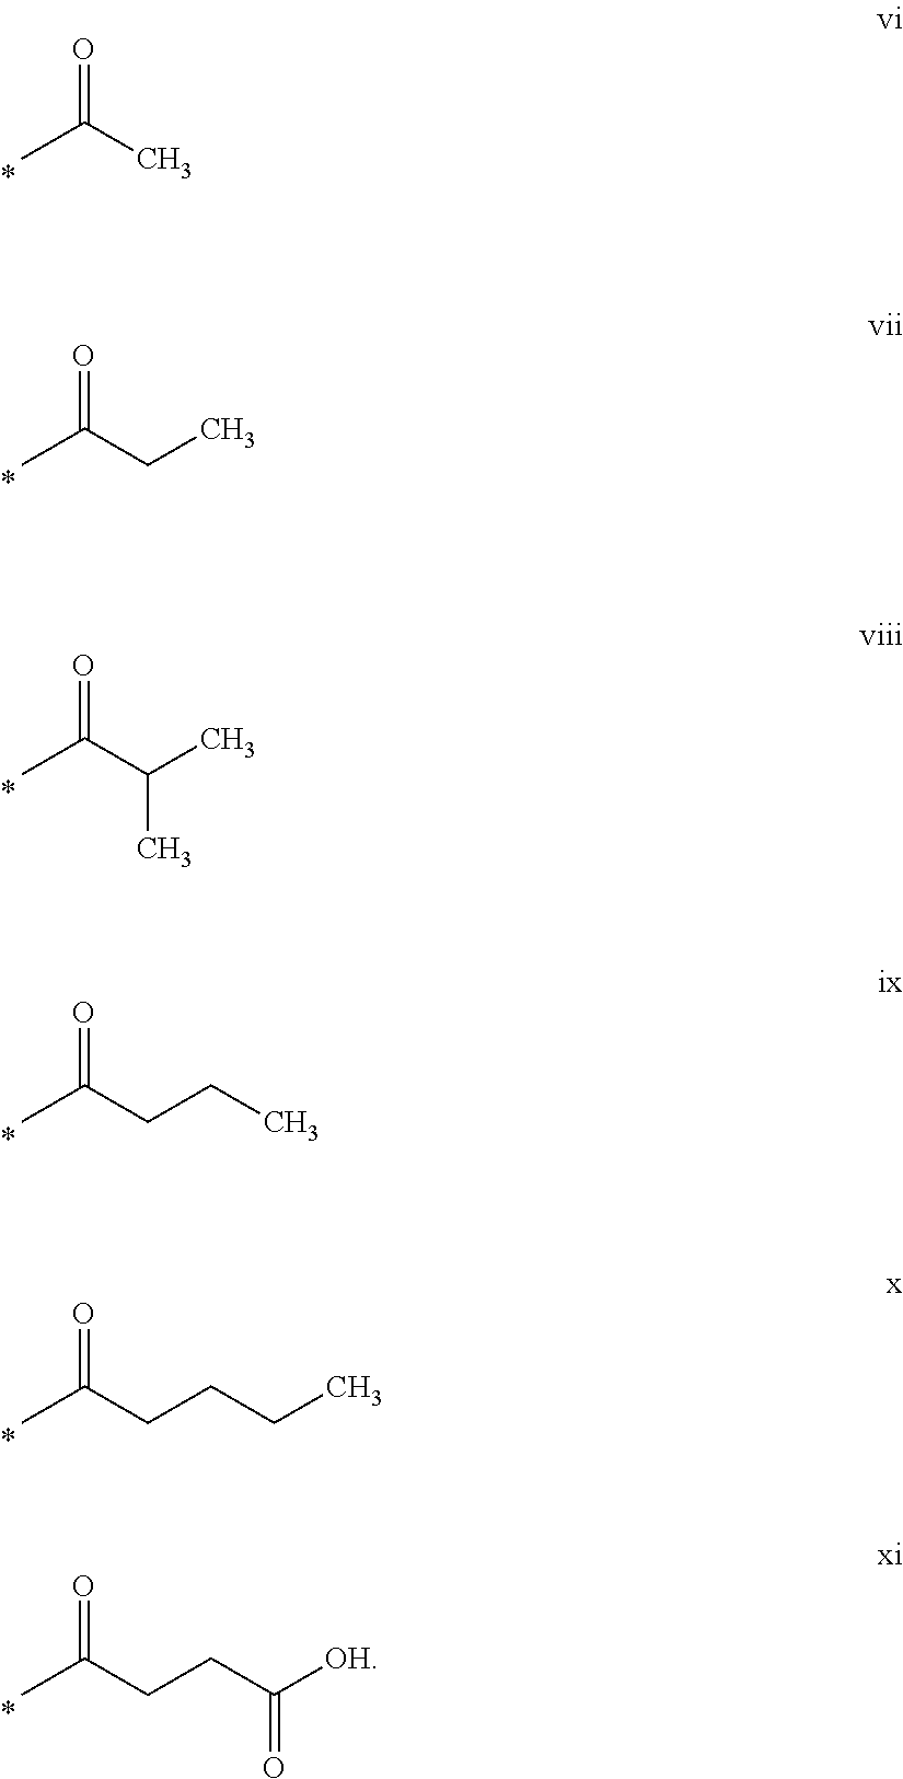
O=C(C)C.O=C(CC)C.O=C(C(C)C)C.O=C(CCC)C.O=C(CCCC)C.O=C(CCC([OH])=O)C
